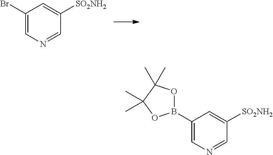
C1(Br)=CN=CC([SO2NH2])=C1.C1(B2OC(C)(C)C(C)(C)O2)=CN=CC([SO2NH2])=C1
